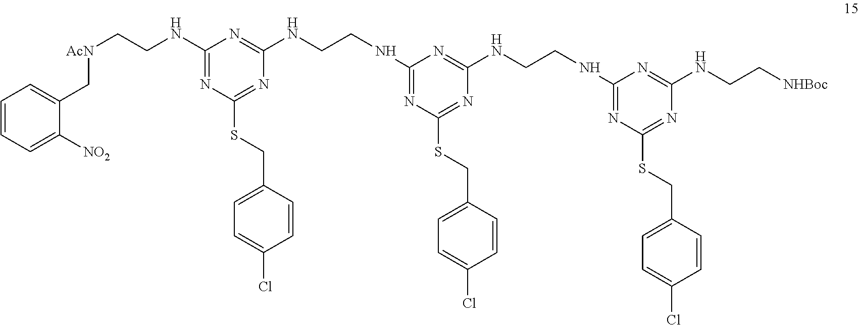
C1=CC=C([NO2])C(C[AcN]CCNC2=NC(SCC3=CC=C(Cl)C=C3)=NC(NCCNC3=NC(SCC4=CC=C(Cl)C=C4)=NC(NCCNC4=NC(SCC5=CC=C(Cl)C=C5)=NC(NCC[NHBoc])=N4)=N3)=N2)=C1
